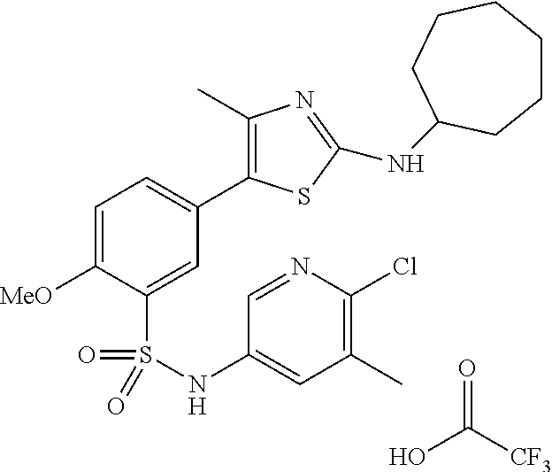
OC([CF3])=O.C1=C([MeO])C(S(NC2=CC(C)=C(Cl)N=C2)(=O)=O)=CC(C2=C(C)N=C(NC3CCCCCC3)S2)=C1
